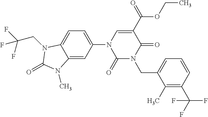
C12=CC(N3C(=O)N(CC4=CC=CC(C(F)(F)F)=C4C)C(=O)C(C(=O)OCC)=C3)=CC=C1N(CC(F)(F)F)C(=O)N2C
